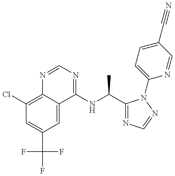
C1(Cl)=C2C(=CC(C(F)(F)F)=C1)C(NC(C1=NC=NN1C1=CC=C(C#N)C=N1)C)=NC=N2
